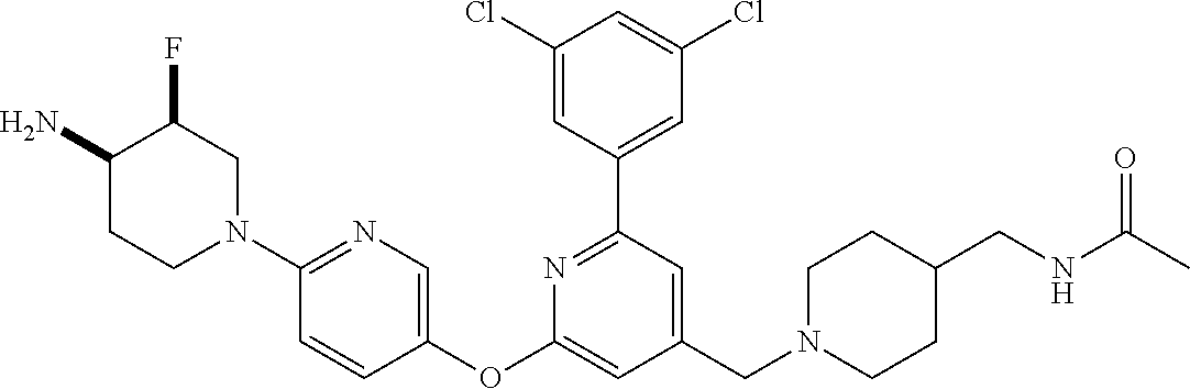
C1(Cl)=CC(C2=NC(OC3=CN=C(N4CCC(N)C(F)C4)C=C3)=CC(CN3CCC(CNC(C)=O)CC3)=C2)=CC(Cl)=C1
